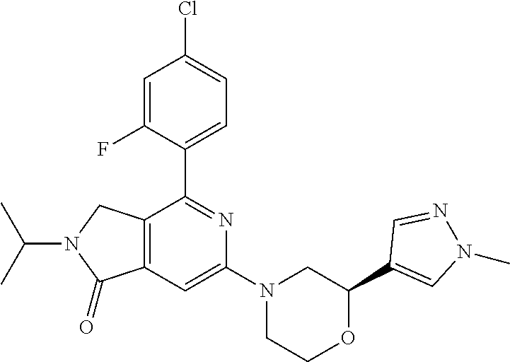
C1(C2=NC(N3CCOC(C4=CN(C)N=C4)C3)=CC3=C2CN(C(C)C)C3=O)=CC=C(Cl)C=C1F
